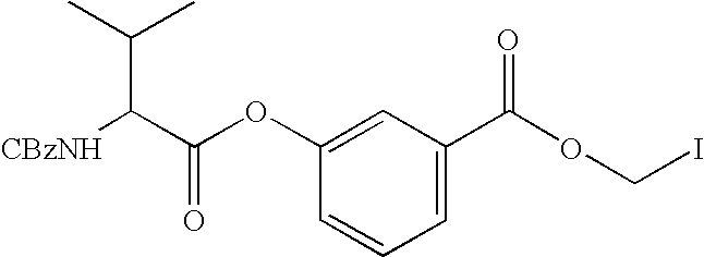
C1=C(C(OCI)=O)C=C(OC(=O)C([CBzNH])C(C)C)C=C1
